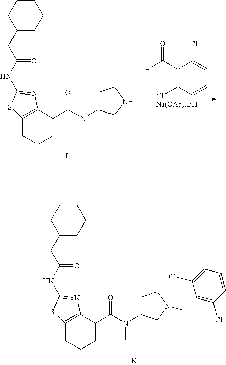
[K].C1(CC(NC2=NC3=C(CCCC3C(N(C)C3CCN(CC4=C(Cl)C=CC=C4Cl)C3)=O)S2)=O)CCCCC1.I.C1(CC(NC2=NC3=C(CCCC3C(N(C)C3CCNC3)=O)S2)=O)CCCCC1.C1(C([H])=O)=C(Cl)C=CC=C1Cl.[Na(OAc)3BH]
